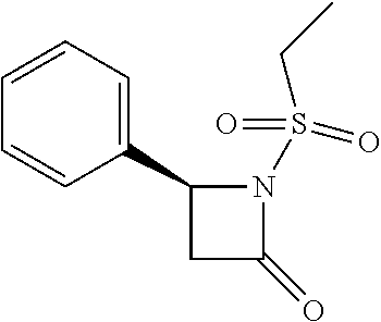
C1(C2CC(=O)N2S(CC)(=O)=O)=CC=CC=C1
